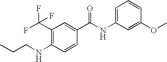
C1=C(NC(C2=CC(C(F)(F)F)=C(NCCC)C=C2)=O)C=C(OC)C=C1
